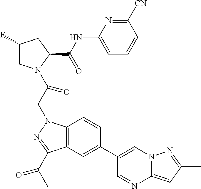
C1(F)CN(C(CN2C3=C(C(C(C)=O)=N2)C=C(C2=CN4C(=CC(C)=N4)N=C2)C=C3)=O)C(C(NC2=CC=CC([CN])=N2)=O)C1
